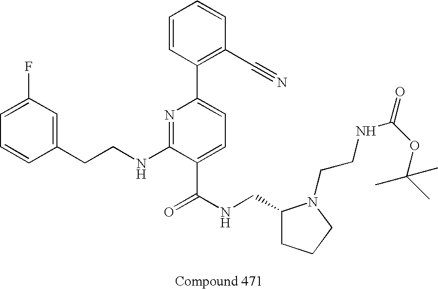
C1=CC(CCNC2=NC(C3=C(C#N)C=CC=C3)=CC=C2C(NCC2CCCN2CCNC(OC(C)(C)C)=O)=O)=CC(F)=C1
